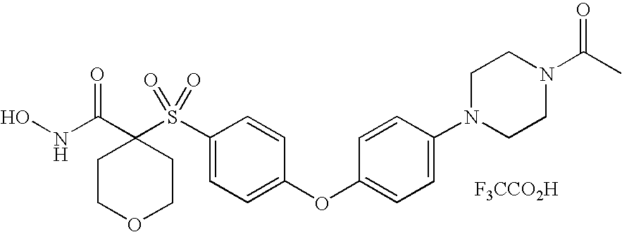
N(C(=O)C1(S(C2=CC=C(OC3=CC=C(N4CCN(C(C)=O)CC4)C=C3)C=C2)(=O)=O)CCOCC1)O.[F3CCO2H]
